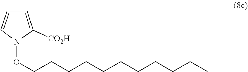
N1(OCCCCCCCCCCC)C([CO2H])=CC=C1
